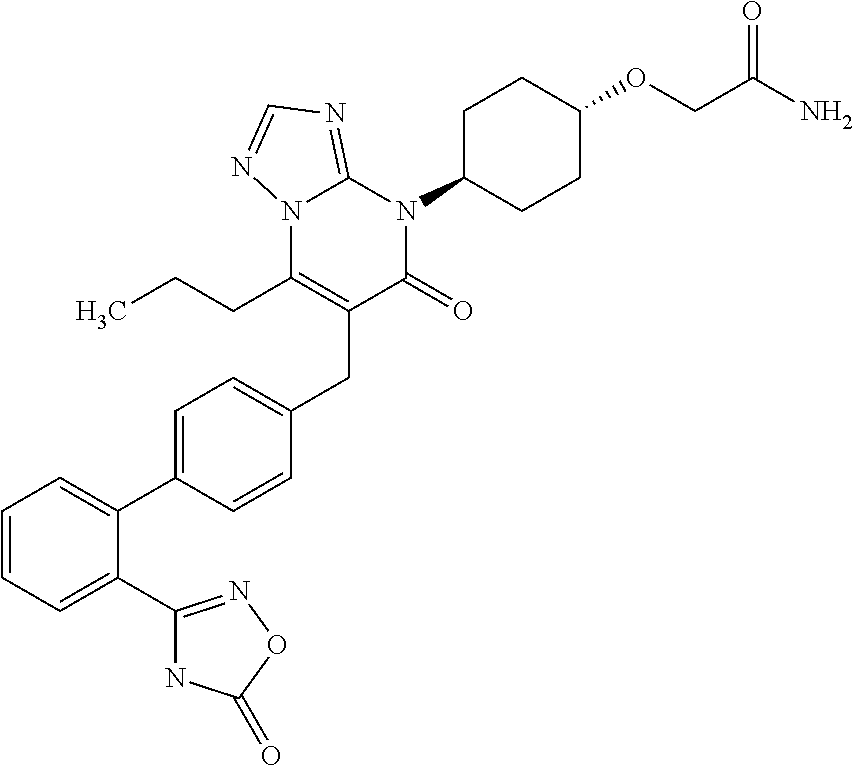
N12C(CCC)=C(CC3=CC=C(C4=CC=CC=C4C4=NOC(=O)N4)C=C3)C(=O)N(C3CCC(OCC(N)=O)CC3)C1=NC=N2
